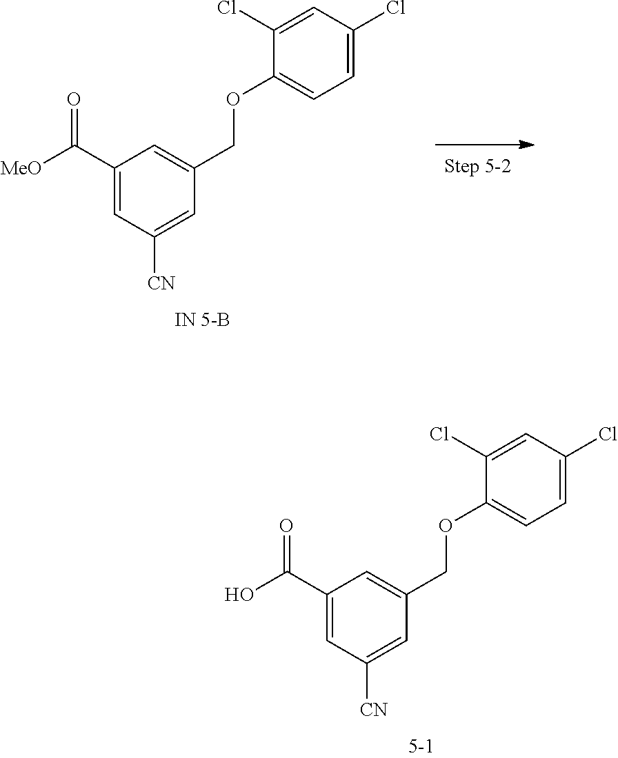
C1(C(O)=O)=CC([CN])=CC(COC2=CC=C(Cl)C=C2Cl)=C1.C1(C([MeO])=O)=CC([CN])=CC(COC2=CC=C(Cl)C=C2Cl)=C1
